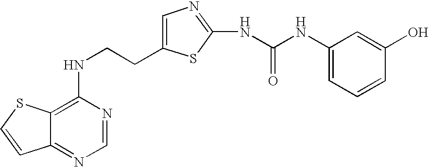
C(CNC1=C2C(=NC=N1)C=CS2)C1=CN=C(NC(=O)NC2=CC=CC(O)=C2)S1
